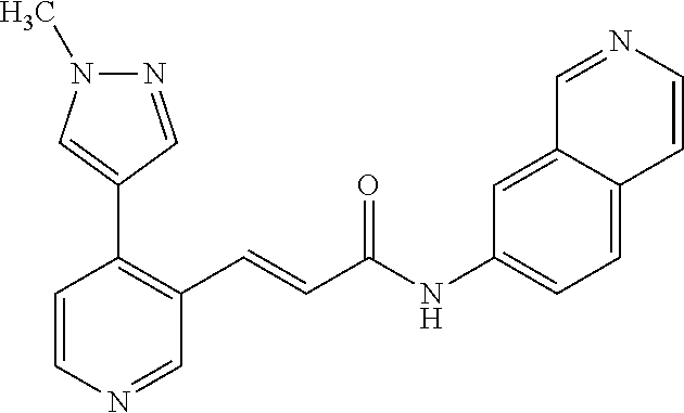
N1=CC(C2=C(C=CC(NC3=CC=C4C(=C3)C=NC=C4)=O)C=NC=C2)=CN1C
